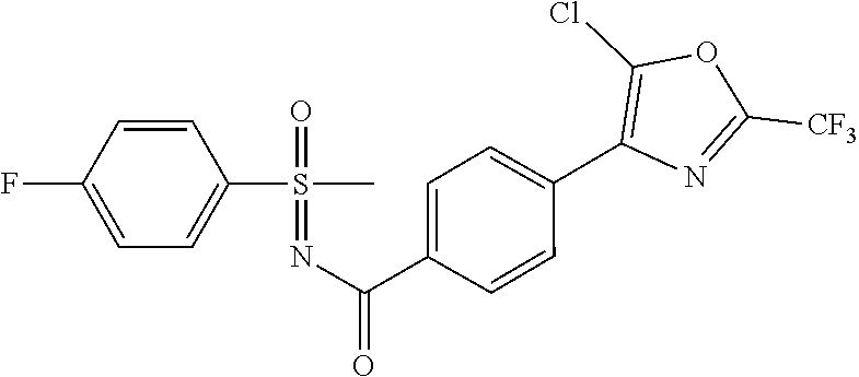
S(=O)(C1=CC=C(F)C=C1)(C)=NC(C1=CC=C(C2=C(Cl)OC([CF3])=N2)C=C1)=O
